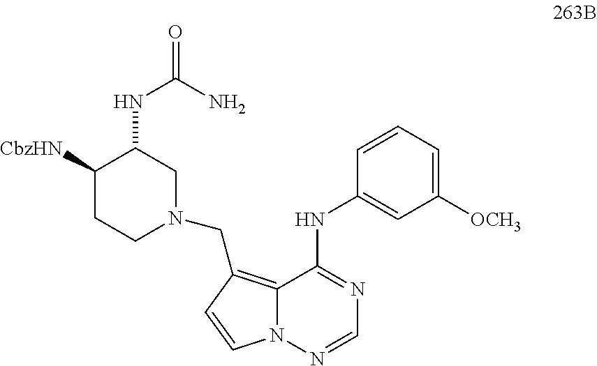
C1=CC=C([OCH3])C=C1NC1=NC=NN2C1=C(CN1CC(NC(=O)N)C([CbzHN])CC1)C=C2
